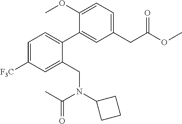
C1=C([F3C])C=C(CN(C2CCC2)C(C)=O)C(C2=CC(CC(OC)=O)=CC=C2OC)=C1
